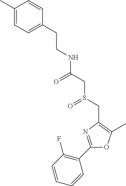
C1(C2=C(F)C=CC=C2)=NC(CS(CC(=O)NCCC2=CC=C(C)C=C2)=O)=C(C)O1
